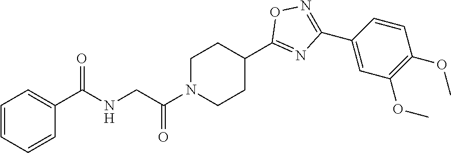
C1=CC=CC(C(NCC(N2CCC(C3=NC(C4=CC(OC)=C(OC)C=C4)=NO3)CC2)=O)=O)=C1
